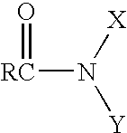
[RC](N([Y])[X])=O
